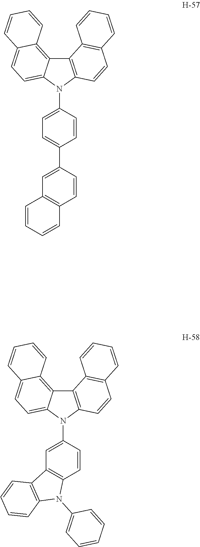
C12=C(N(C3=CC=C(C4=CC5=C(C=C4)C=CC=C5)C=C3)C3=CC=C4C(=C13)C=CC=C4)C=CC1=C2C=CC=C1.C12=C(N(C3=CC4=C(C=C3)N(C3=CC=CC=C3)C3=C4C=CC=C3)C3=CC=C4C(=C13)C=CC=C4)C=CC1=C2C=CC=C1
